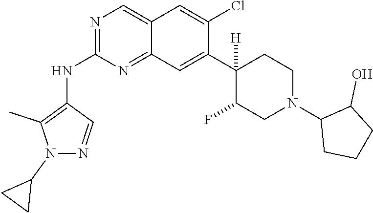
C12=CN=C(NC3=C(C)N(C4CC4)N=C3)N=C1C=C(C1([H])C(F)CN(C3CCCC3O)CC1)C(Cl)=C2
